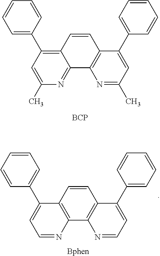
C1=C(C)N=C2C(=C1C1=CC=CC=C1)C=CC1=C2N=C(C)C=C1C1=CC=CC=C1.[BCP].C1=C(C2=CC=CC=C2)C2=C(N=C1)C1=C(C=C2)C(C2=CC=CC=C2)=CC=N1.[Bphen]
